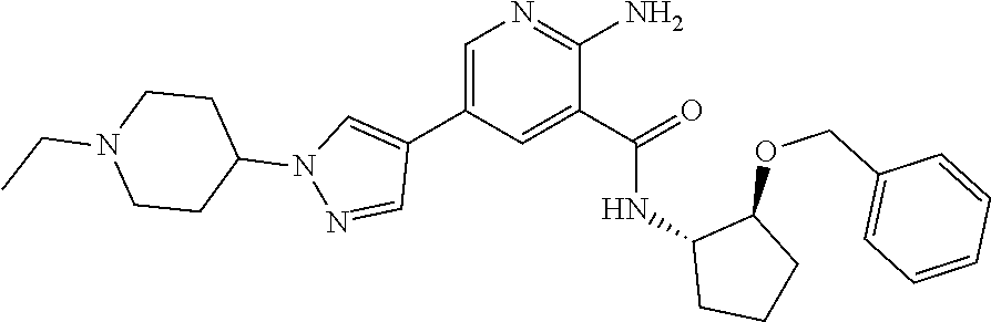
C1=C(C2=CN(C3CCN(CC)CC3)N=C2)C=C(C(=O)NC2CCCC2OCC2=CC=CC=C2)C(N)=N1
